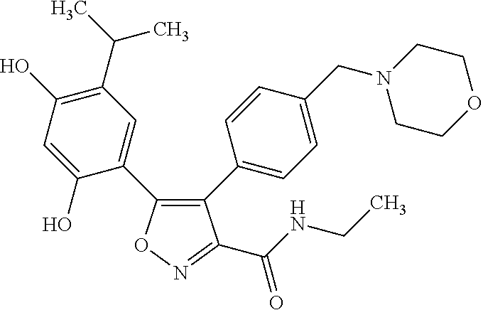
C1(C2=CC=C(CN3CCOCC3)C=C2)=C(C2=CC(C(C)C)=C(O)C=C2O)ON=C1C(NCC)=O
